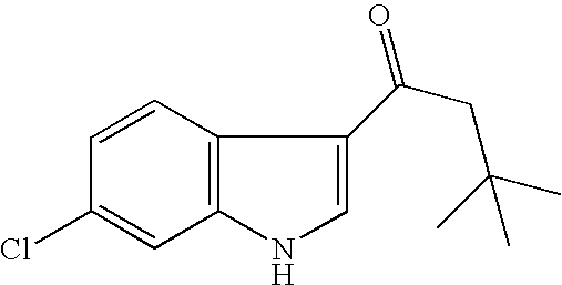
C12=C(C=CC(Cl)=C1)C(C(CC(C)(C)C)=O)=CN2
